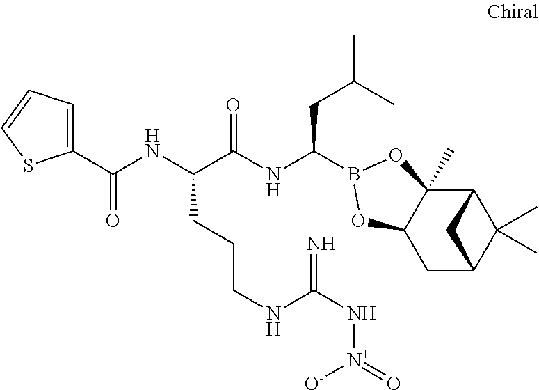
C12C3(C)C(CC(C1(C)C)C2)OB(C(NC(C(NC(C1=CC=CS1)=O)CCCNC(N[N+]([O-])=O)=N)=O)CC(C)C)O3
